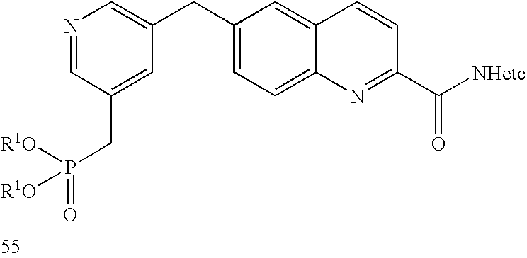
N1=CC(CP([R1O])(=O)[R1O])=CC(CC2=CC=C3C(=C2)C=CC(C(=O)[NHetc])=N3)=C1
